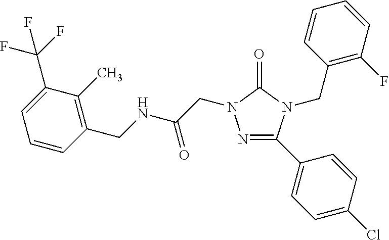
N(C(=O)CN1N=C(C2=CC=C(Cl)C=C2)N(CC2=C(F)C=CC=C2)C1=O)CC1=C(C)C(C(F)(F)F)=CC=C1
